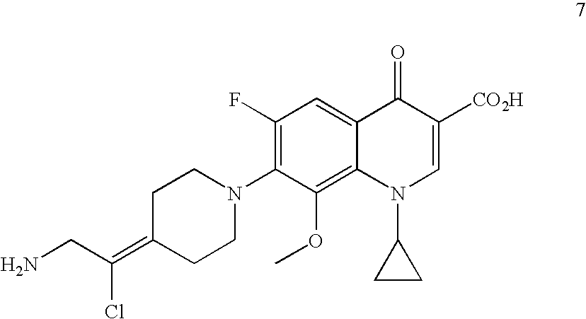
C1(F)=C(N2CCC(=C(CN)Cl)CC2)C(OC)=C2C(=C1)C(=O)C([CO2H])=CN2C1CC1
